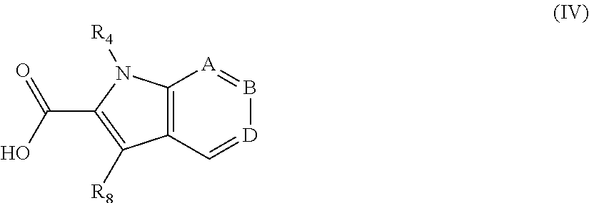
C12=C(C([R8])=C(C(O)=O)N1[R4])C=[D]B=[A]2
